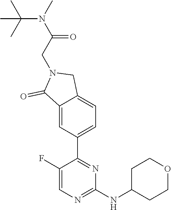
C1(F)=CN=C(NC2CCOCC2)N=C1C1=CC=C2C(=C1)C(=O)N(CC(N(C)C(C)(C)C)=O)C2
